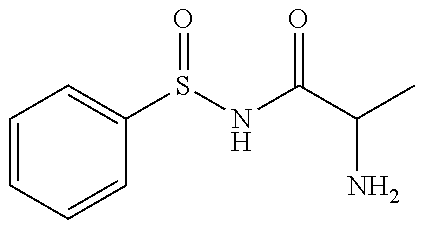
C1=CC=CC(S(NC(C(C)N)=O)=O)=C1
